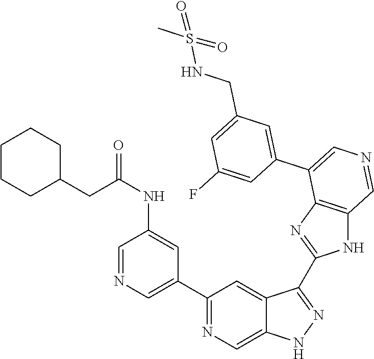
C1(C2=CN=CC(NC(CC3CCCCC3)=O)=C2)=NC=C2C(=C1)C(C1=NC3=C(N1)C=NC=C3C1=CC(CNS(C)(=O)=O)=CC(F)=C1)=NN2
